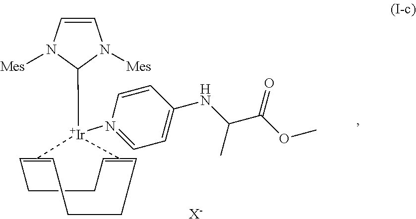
C1CC=C2=CCCC=C(=C1)[Ir]2(C1N([Mes])C=CN1[Mes])N1=CC=C(NC(C(OC)=O)C)C=C1.[X-]
